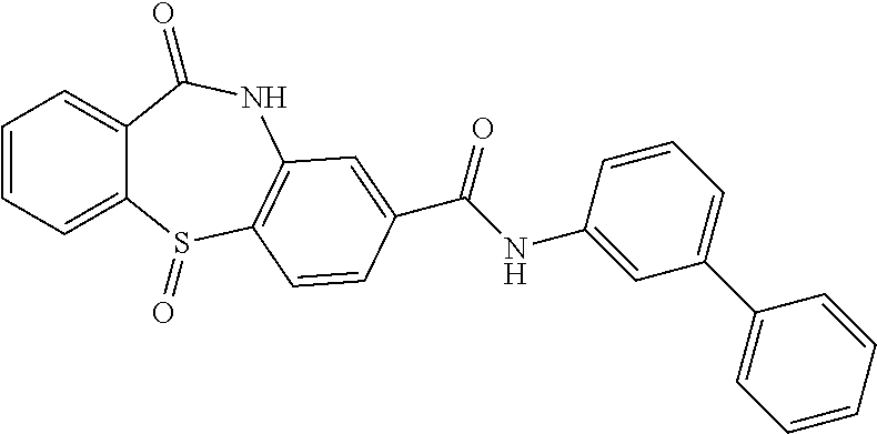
C1=CC=C2C(=C1)C(=O)NC1=C(S2=O)C=CC(C(NC2=CC(C3=CC=CC=C3)=CC=C2)=O)=C1
